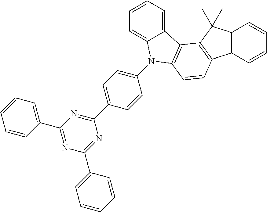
C12=CC=CC=C1N(C1=CC=C(C3=NC(C4=CC=CC=C4)=NC(C4=CC=CC=C4)=N3)C=C1)C1=C2C2=C(C=C1)C1=C(C2(C)C)C=CC=C1
